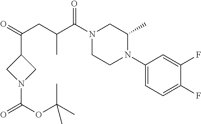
C1(N2CCN(C(C(CC(=O)C3CN(C(=O)OC(C)(C)C)C3)C)=O)CC2C)=CC=C(F)C(F)=C1
